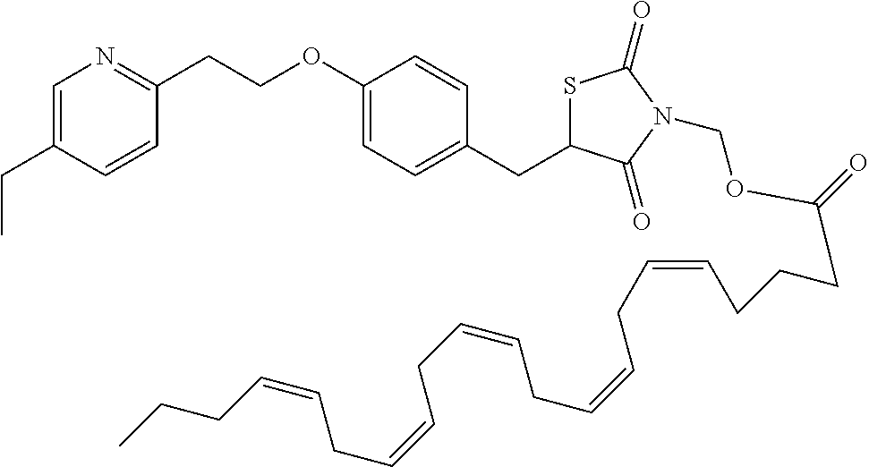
C1=C(CC)C=CC(CCOC2=CC=C(CC3SC(=O)N(COC(=O)CCCC=CCC=CCC=CCC=CCC=CCCC)C3=O)C=C2)=N1
